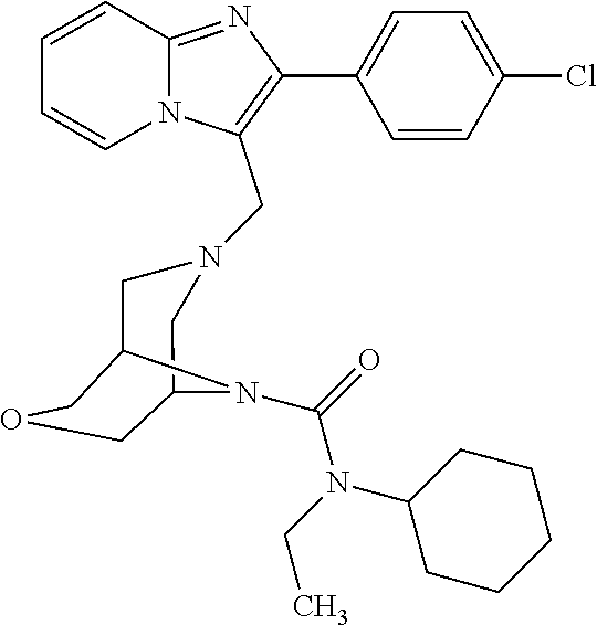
C1=CC=CN2C1=NC(C1=CC=C(Cl)C=C1)=C2CN1CC2COCC(C1)N2C(=O)N(C1CCCCC1)CC
